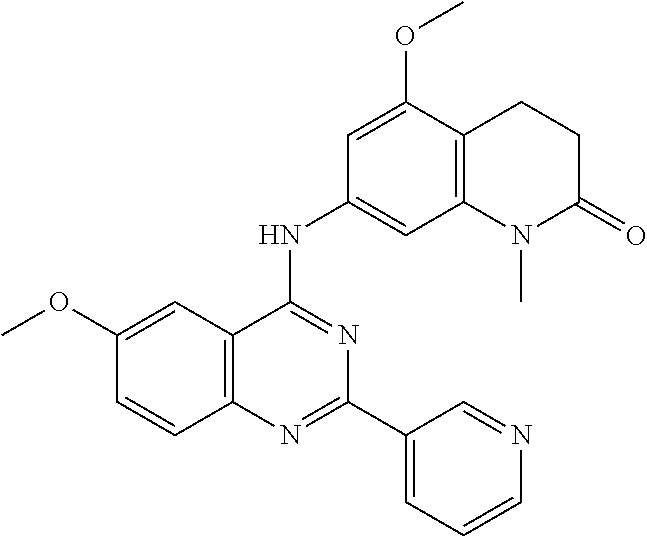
C1(OC)=CC2=C(C=C1)N=C(C1=CC=CN=C1)N=C2NC1=CC2=C(C(OC)=C1)CCC(=O)N2C
